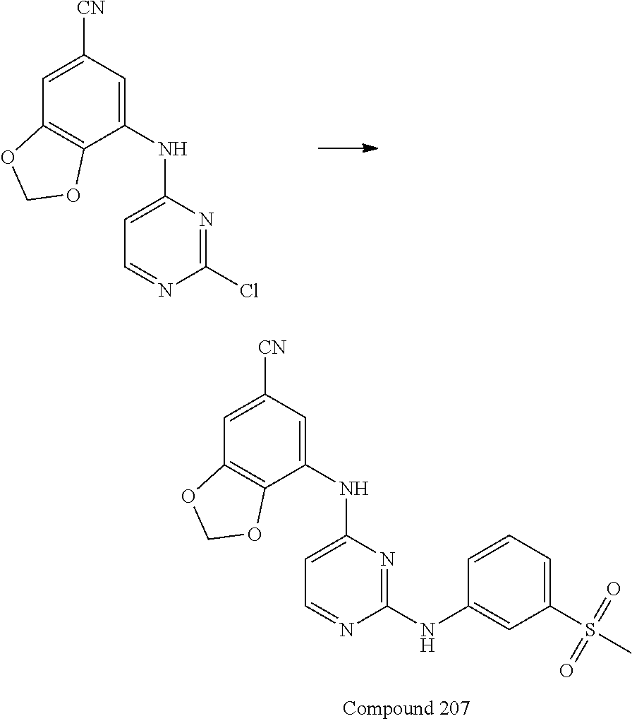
C1([CN])=CC2=C(C(NC3=CC=NC(Cl)=N3)=C1)OCO2.C1([CN])=CC2=C(C(NC3=CC=NC(NC4=CC(S(C)(=O)=O)=CC=C4)=N3)=C1)OCO2
